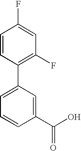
C1(C2=CC=CC(C(O)=O)=C2)=C(F)C=C(F)C=C1
